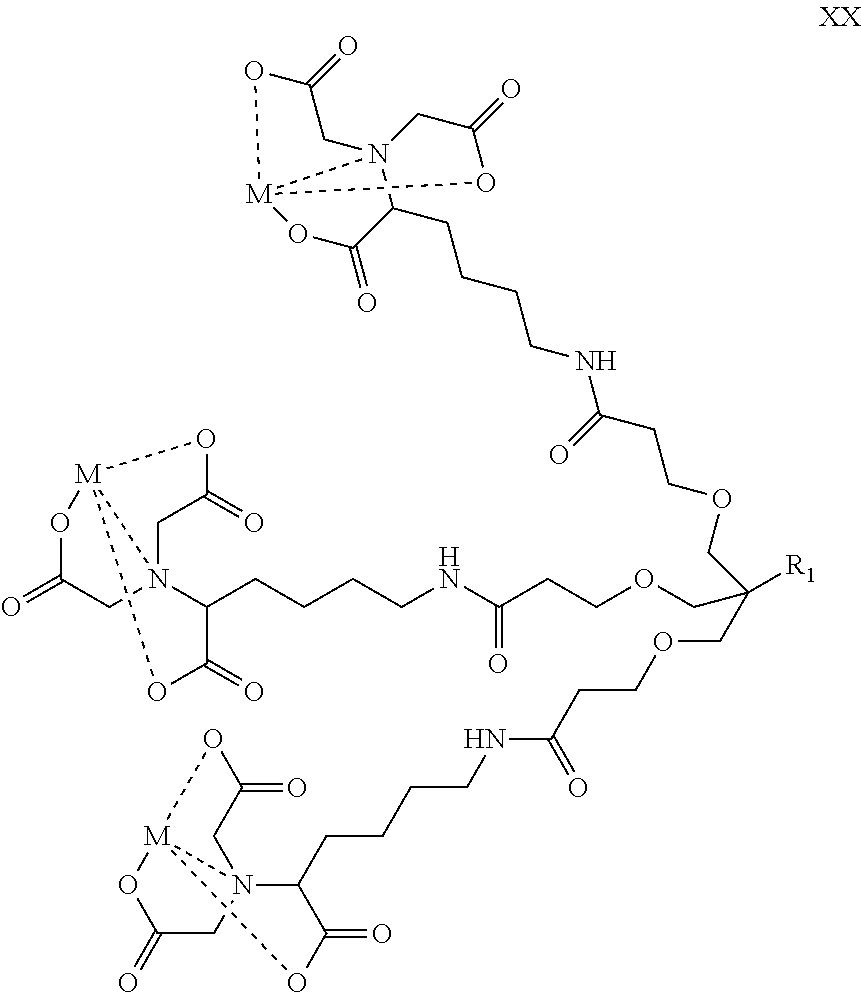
C1(=O)CN23CC(=O)O[M]2(O1)OC(=O)C3CCCCNC(CCOCC(COCCC(NCCCCC1N23CC(=O)O[M]2(OC(=O)C3)OC1=O)=O)([R1])COCCC(NCCCCC1C(=O)O[M]23N1(CC(=O)O2)CC(=O)O3)=O)=O
